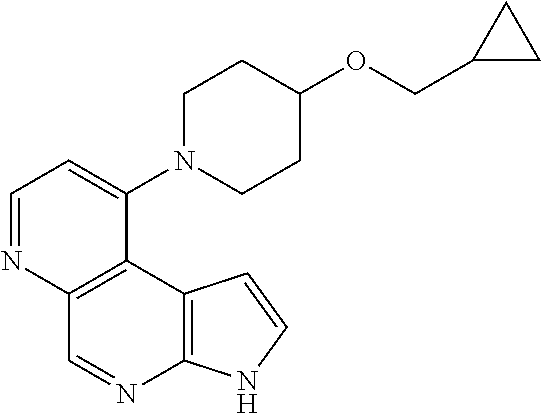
C1=NC2=C(C(N3CCC(OCC4CC4)CC3)=C1)C1=C(N=C2)NC=C1
